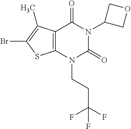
C12=C(N(CCC(F)(F)F)C(=O)N(C3COC3)C1=O)SC(Br)=C2C
